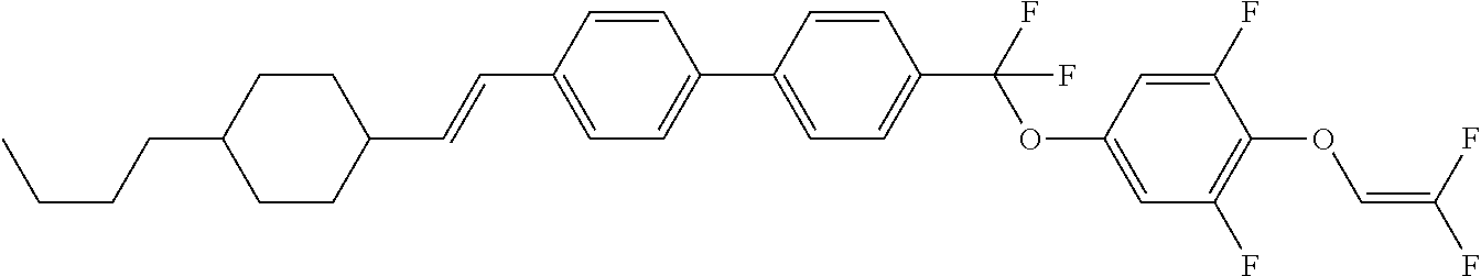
C1CC(C=CC2=CC=C(C3=CC=C(C(F)(OC4=CC(F)=C(OC=C(F)F)C(F)=C4)F)C=C3)C=C2)CCC1CCCC
